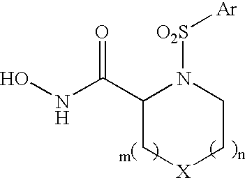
C1(C(NO)=O)C[X]CCN1[O2S][Ar]
